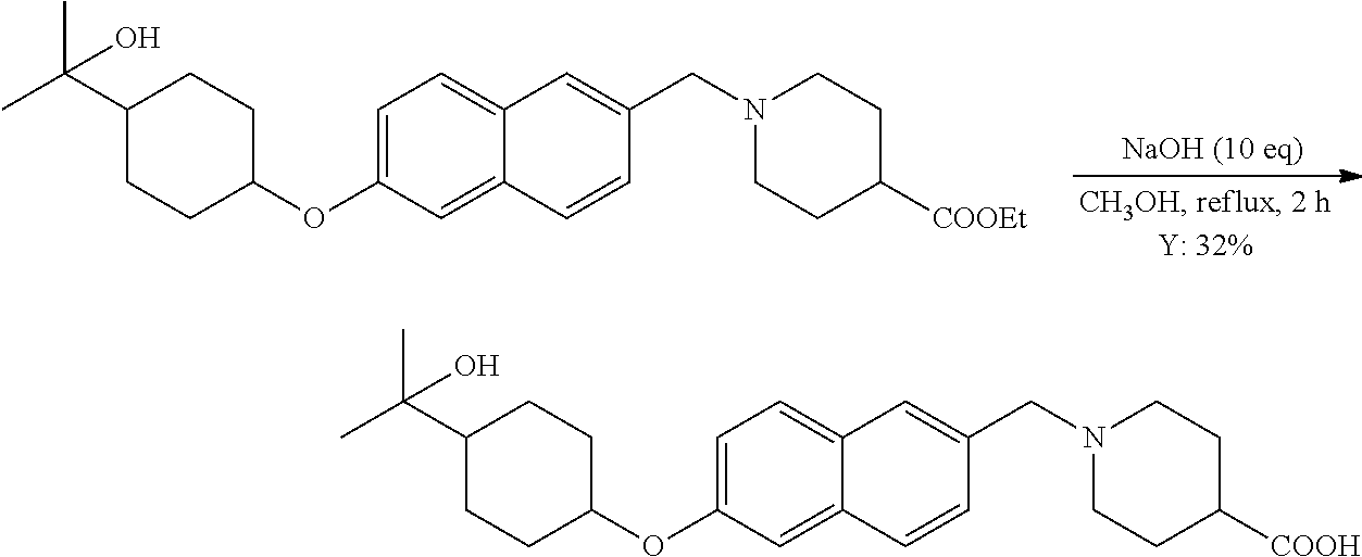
C1=C(OC2CCC(C(C)(C)O)CC2)C=C2C(=C1)C=C(CN1CCC([COOEt])CC1)C=C2.C1=C(OC2CCC(C(C)(C)O)CC2)C=C2C(=C1)C=C(CN1CCC([COOH])CC1)C=C2
